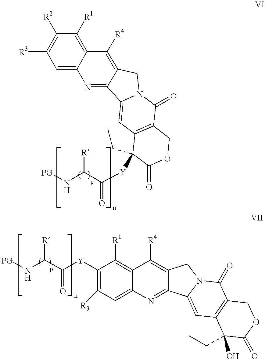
C1=C2C(=C([R1])C([R2])=C1[R3])C([R4])=C1C(=N2)C2=CC3=C(C(=O)N2C1)COC(=O)C3([Y]C(C(N[PG])[R])=O)CC.C1([Y]C(C(N[PG])[R])=O)=C([R3])C=C2C(=C1[R1])C([R4])=C1C(=N2)C2=CC3=C(C(=O)N2C1)COC(=O)C3(O)CC
